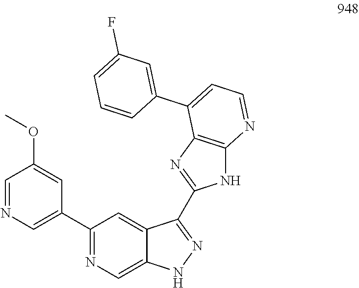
C1(C2=CN=CC(OC)=C2)=NC=C2C(=C1)C(C1=NC3=C(N1)N=CC=C3C1=CC(F)=CC=C1)=NN2
